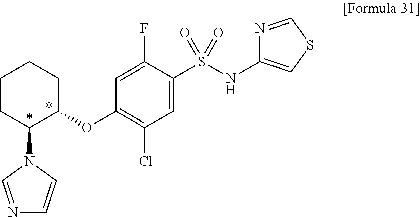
C1(S(NC2=CSC=N2)(=O)=O)=CC(Cl)=C(OC2CCCCC2N2C=NC=C2)C=C1F
